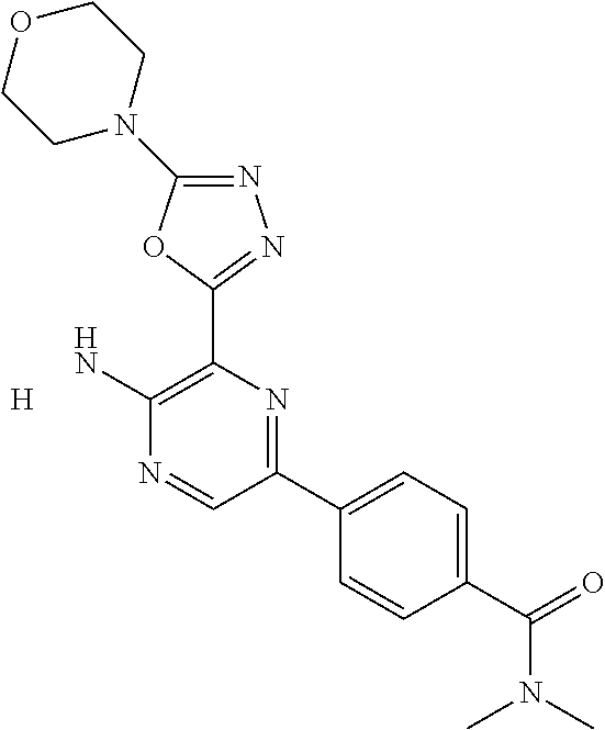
N1=C(N2CCOCC2)OC(C2=C(N)N=CC(C3=CC=C(C(=O)N(C)C)C=C3)=N2)=N1.[H]
